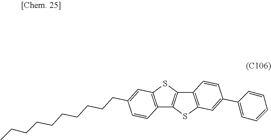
C12=C(SC3=C1SC1=C3C=CC(C3=CC=CC=C3)=C1)C=C(CCCCCCCCCC)C=C2
